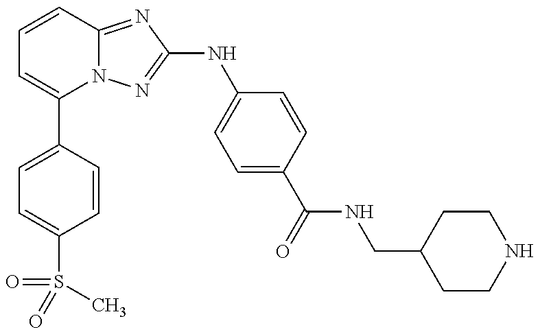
C1=C(C2=CC=CC3=NC(NC4=CC=C(C(NCC5CCNCC5)=O)C=C4)=NN23)C=CC(S(=O)(=O)C)=C1
